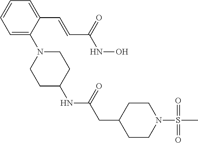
C1=C(N2CCC(NC(CC3CCN(S(=O)(=O)C)CC3)=O)CC2)C(C=CC(NO)=O)=CC=C1
